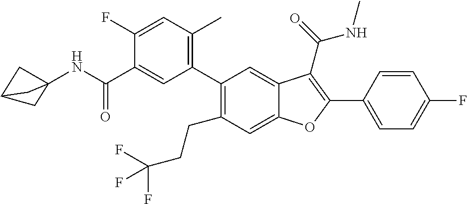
C1=C(C2=C(C(=O)NC)C3=CC(C4=C(C)C=C(F)C(C(NC56CC(C5)C6)=O)=C4)=C(CCC(F)(F)F)C=C3O2)C=CC(F)=C1
